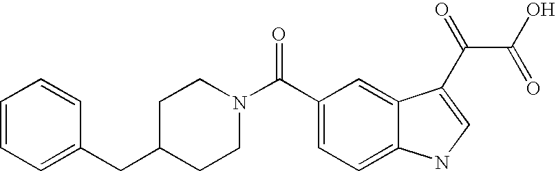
C1=CC=C(CC2CCN(C(C3=CC=C4C(=C3)C(C(C(=O)O)=O)=CN4)=O)CC2)C=C1
